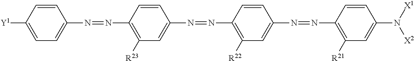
[Y1]C1=CC=C(N=NC2=C([R23])C=C(N=NC3=C([R22])C=C(N=NC4=C([R21])C=C(N([X1])[X2])C=C4)C=C3)C=C2)C=C1
